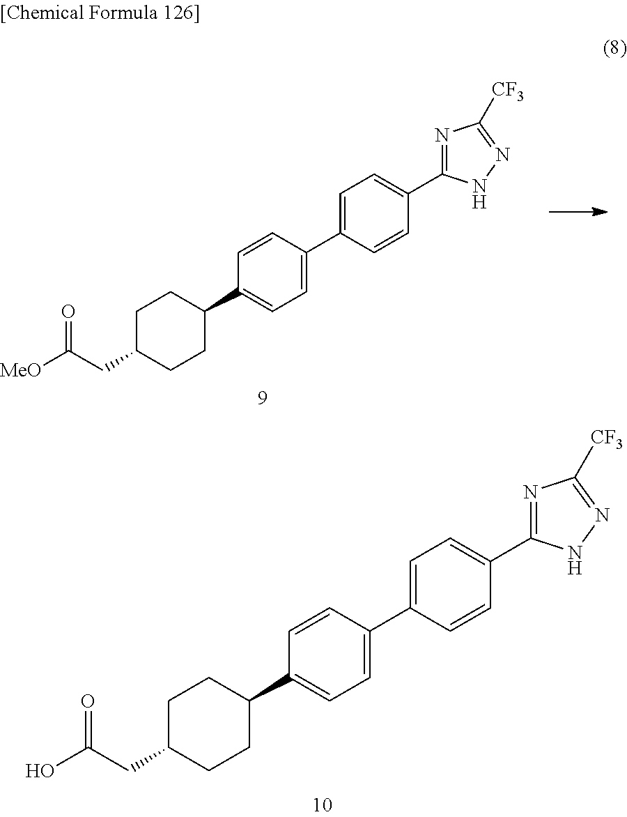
C1=CC(C2=CC=C(C3=NC([CF3])=NN3)C=C2)=CC=C1C1CCC(CC(O)=O)CC1.C1=CC(C2=CC=C(C3=NC([CF3])=NN3)C=C2)=CC=C1C1CCC(CC([MeO])=O)CC1
